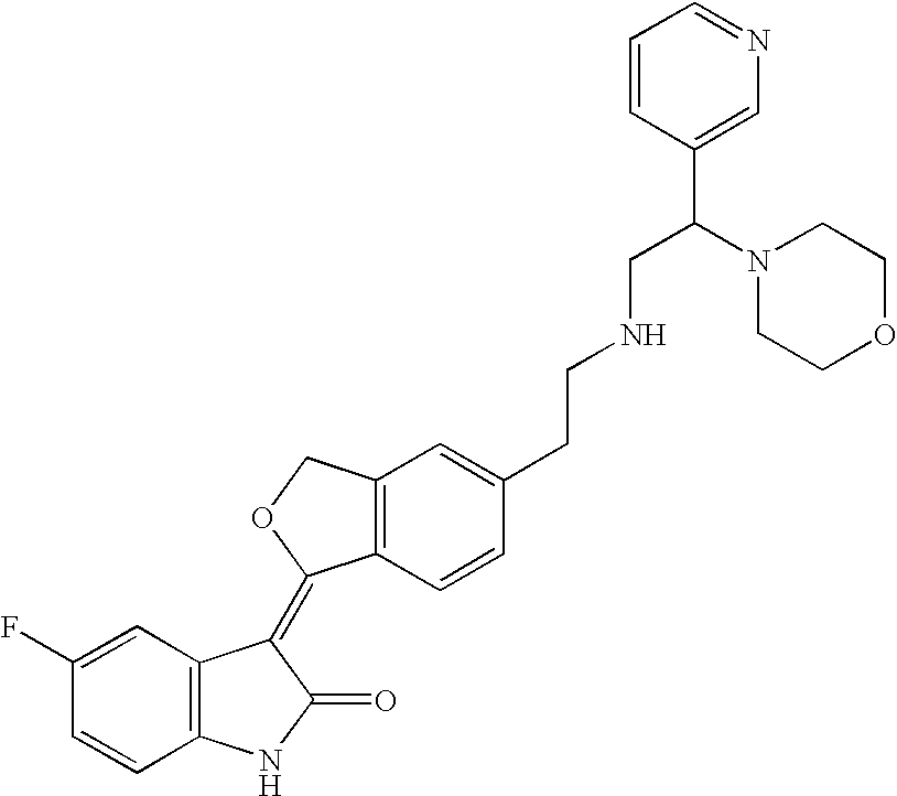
C12=C(C=CC(CCNCC(C3=CN=CC=C3)N3CCOCC3)=C1)C(=C1C3=C(NC1=O)C=CC(F)=C3)OC2
